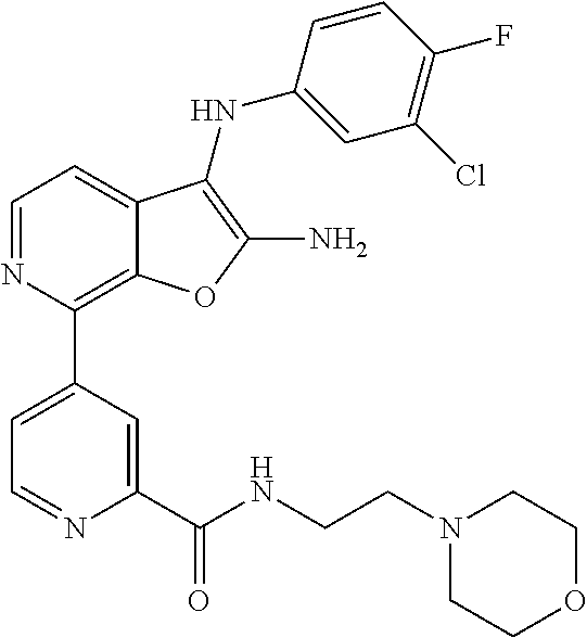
N1=CC=C2C(=C1C1=CC=NC(C(NCCN3CCOCC3)=O)=C1)OC(N)=C2NC1=CC(Cl)=C(F)C=C1
